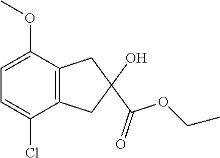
C1=C(OC)C2=C(C(Cl)=C1)CC(C(OCC)=O)(O)C2
